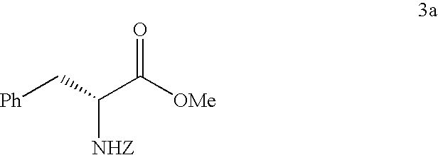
[Ph]CC(C([OMe])=O)[NHZ]
